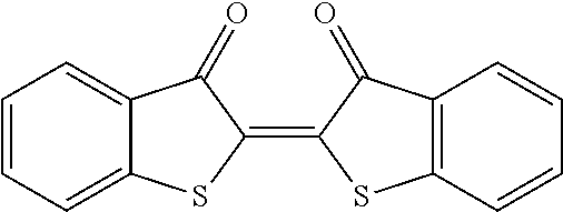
C1=CC=C2C(=C1)C(=O)C(=C1C(=O)C3=C(C=CC=C3)S1)S2
